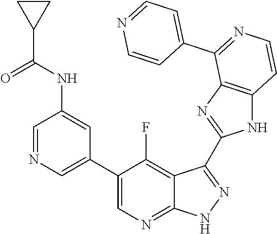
C1=NC=C(C2=CN=C3C(=C2F)C(C2=NC4=C(N2)C=CN=C4C2=CC=NC=C2)=N[N H]3)C=C1NC(C1CC1)=O
